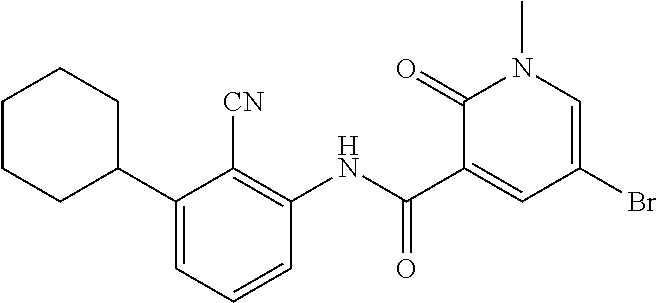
C1(=O)C(C(NC2=C([CN])C(C3CCCCC3)=CC=C2)=O)=CC(Br)=CN1C
